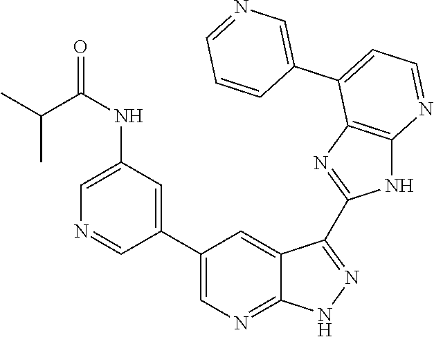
C1(NC(C(C)C)=O)=CN=CC(C2=CN=C3C(=C2)C(C2=NC4=C(N2)N=CC=C4C2=CN=CC=C2)=NN3)=C1
